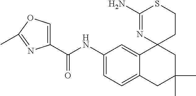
C1(C(NC2=CC=C3C(=C2)C2(CC(C)(C)C3)CCSC(N)=N2)=O)=COC(C)=N1
